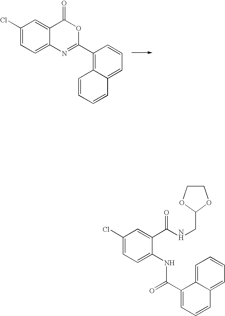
C1=CC=CC2=CC=CC(C3=NC4=CC=C(Cl)C=C4C(=O)O3)=C12.C1(Cl)=CC=C(NC(=O)C2=CC=CC3=CC=CC=C23)C(C(=O)NCC2OCCO2)=C1
